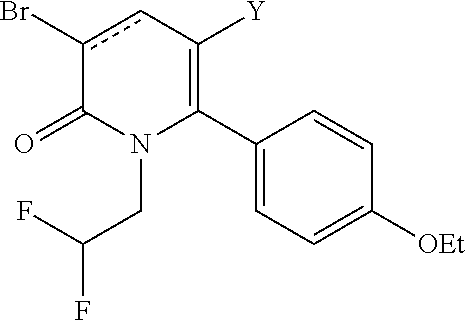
C1(C2=C([Y])cc(Br)C(=O)N2CC(F)F)=CC=C([OEt])C=C1
